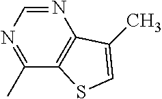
N1=CN=C(C)C2=C1C(C)=CS2
